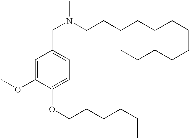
N(CC1=CC=C(OCCCCCC)C(OC)=C1)(C)CCCCCCCCCCCC
